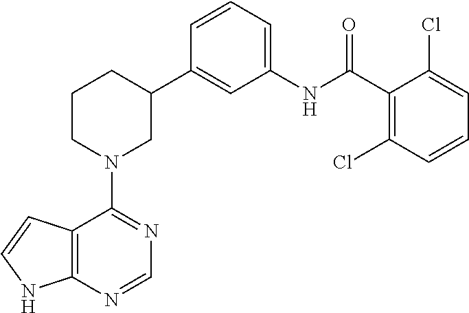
C12=C(N=CN=C1N1CC(C3=CC(NC(C4=C(Cl)C=CC=C4Cl)=O)=CC=C3)CCC1)NC=C2
